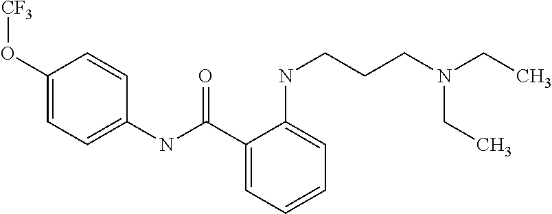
C1=C(O[CF3])C=CC(NC(C2=CC=CC=C2NCCCN(CC)CC)=O)=C1
